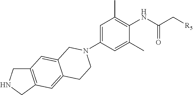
C1(N2CCC3=CC4=C(CNC4)C=C3C2)=CC(C)=C(NC(C[R5])=O)C(C)=C1
